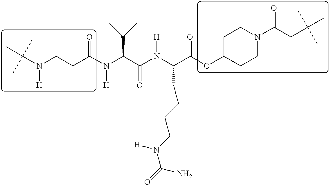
C(N(CCC(N(C(C(N(C(C(OC1CCN(C(CC(C)(C)C)=O)CC1)=O)CCCCN(C(=O)N)[H])[H])=O)C(C)C)[H])=O)[H])(C)(C)C
